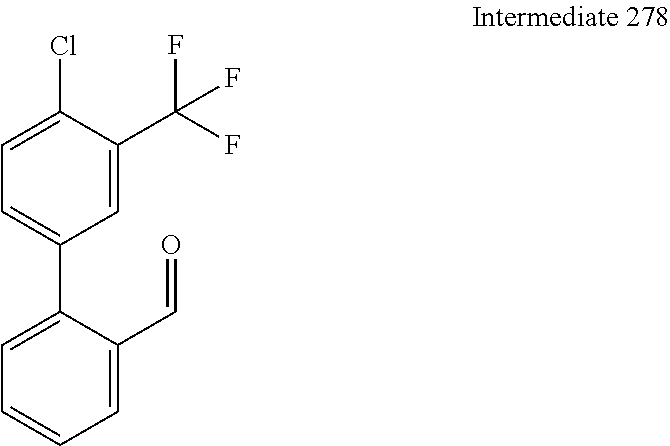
C1(C(F)(F)F)=CC(C2=CC=CC=C2C=O)=CC=C1Cl
